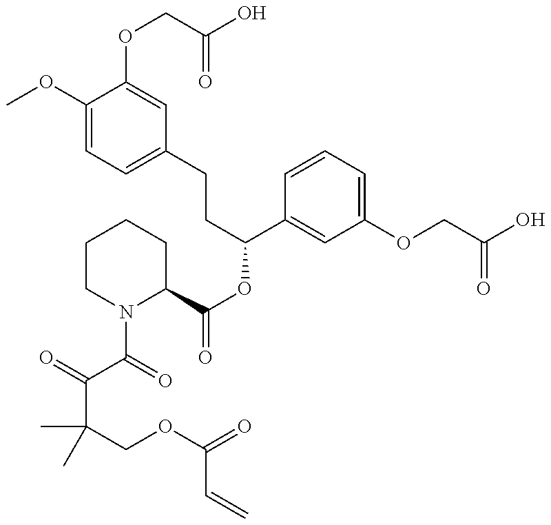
C1(OC)=CC=C(CCC(OC(=O)C2CCCCN2C(=O)C(=O)C(COC(=O)C=C)(C)C)C2=CC(OCC(O)=O)=CC=C2)C=C1OCC(=O)O
